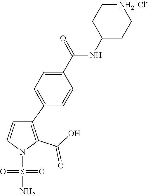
C1(C2=CC=C(C(NC3CC[NH2+Cl-]CC3)=O)C=C2)=C(C(O)=O)N(S(N)(=O)=O)C=C1
